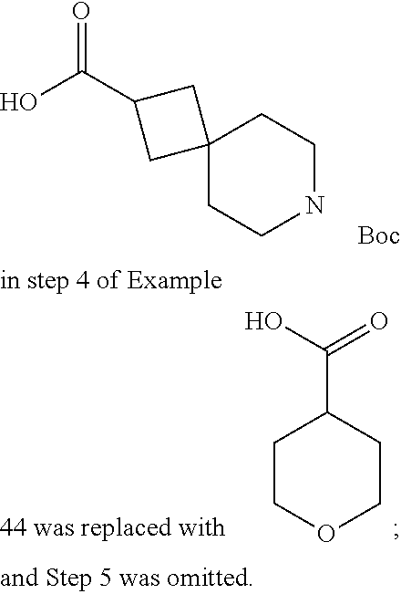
C12(CCNCC1)CC(C(O)=O)C2.[Boc].C1COCCC1C(O)=O
